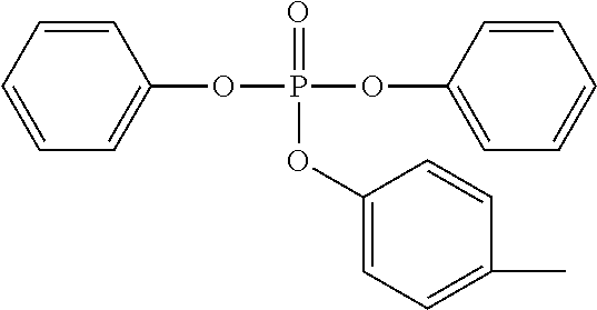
C1=CC(OP(OC2=CC=CC=C2)(OC2=CC=C(C)C=C2)=O)=CC=C1
